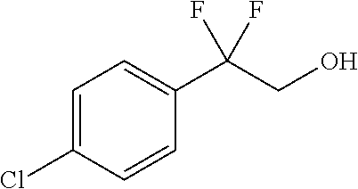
C1=C(Cl)C=CC(C(CO)(F)F)=C1
